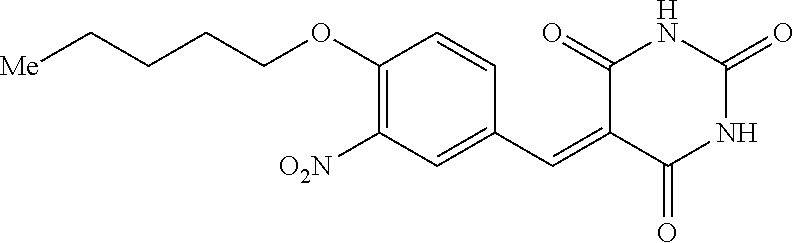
C(CCCOC1=C([O2N])C=C(C=C2C(=O)NC(=O)NC2=O)C=C1)[Me]
